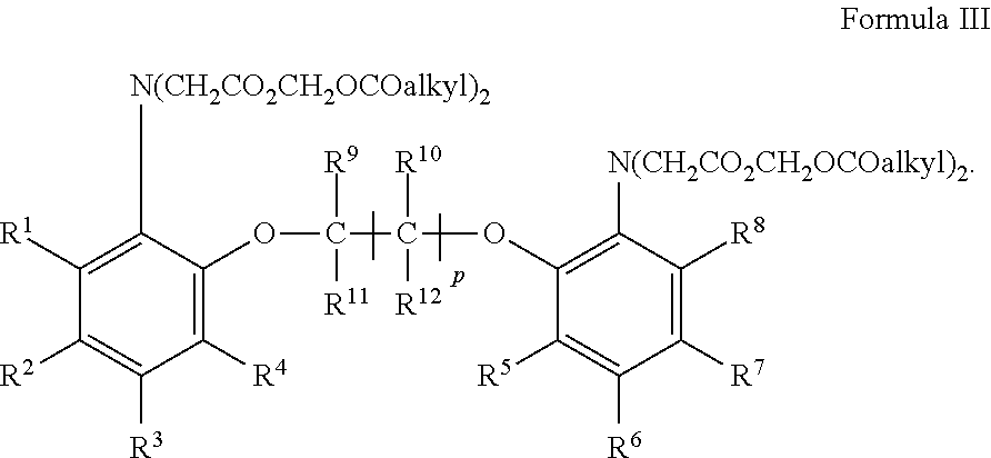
C1([R2])=C([R3])C([R4])=C(OC([R11])(C([R10])([R12])OC2=C([N(CH2CO2CH2OCOalkyl)2])C([R8])=C([R7])C([R6])=C2[R5])[R9])C([N(CH2CO2CH2OCOalkyl)2])=C1[R1]
